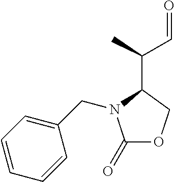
C1(=O)OCC(C(C=O)C)N1CC1=CC=CC=C1
